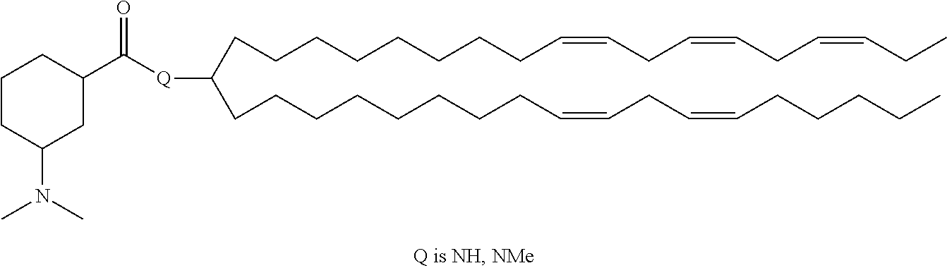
C(CCCCCCC=CCC=CCC=CCC)CC(CCCCCCCCC=CCC=CCCCCC)[Q]C(C1CCCC(N(C)C)C1)=O
